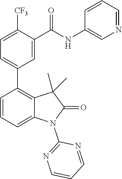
C1=C([CF3])C(C(NC2=CN=CC=C2)=O)=CC(C2=C3C(=CC=C2)N(C2=NC=CC=N2)C(=O)C3(C)C)=C1
